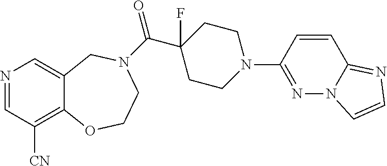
N1=CC([CN])=C2C(=C1)CN(C(=O)C1(F)CCN(C3=NN4C(=NC=C4)C=C3)CC1)CCO2
